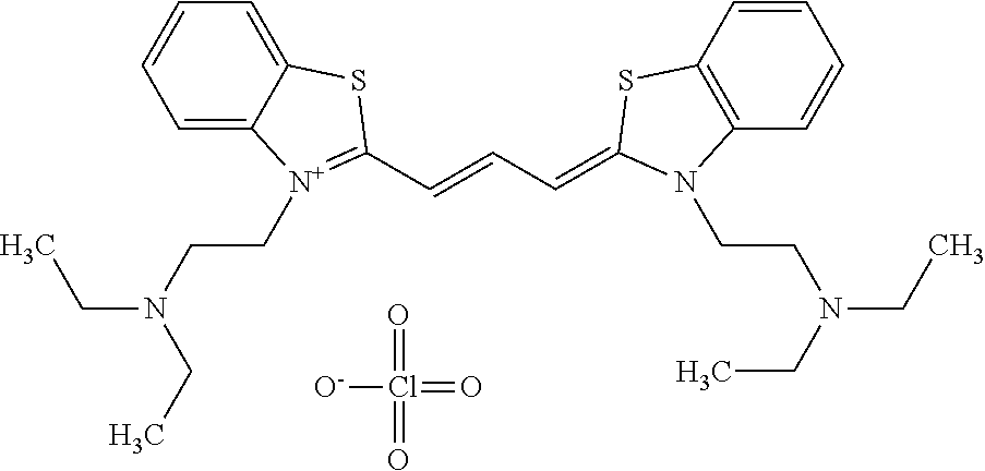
C1=C2C(=CC=C1)SC(C=CC=C1SC3=C(C=CC=C3)N1CCN(CC)CC)=[N+]2CCN(CC)CC.[O-]Cl(=O)(=O)=O
